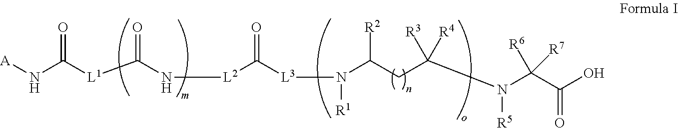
[A]NC([L1]C(N[L2]C([L3]N(C(CC([R3])([R4])N(C(C(O)=O)([R6])[R7])[R5])[R2])[R1])=O)=O)=O
